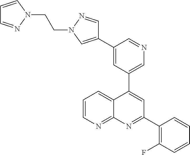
C1=C(C2=CN(CCN3N=CC=C3)N=C2)C=NC=C1C1=CC(C2=C(F)C=CC=C2)=NC2=NC=CC=C12
